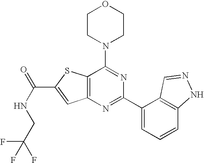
C1CN(C2=NC(C3=CC=CC4=C3C=NN4)=NC3=C2SC(C(=O)NCC(F)(F)F)=C3)CCO1
